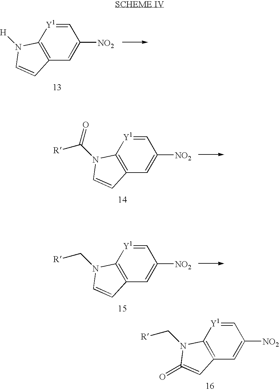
C12=C([Y1]=CC([NO2])=C1)N(C[R])C(=O)=C2.C12=C([Y1]=CC([NO2])=C1)N([H])C=C2.C12=C([Y1]=CC([NO2])=C1)N(C([R])=O)C=C2.C12=C([Y1]=CC([NO2])=C1)N(C[R])C=C2
